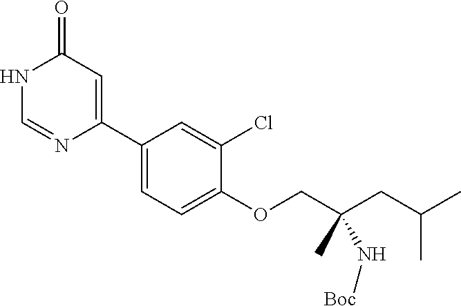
C1(C2=CC(=O)NC=N2)=CC=C(OCC(CC(C)C)(C)N[Boc])C(Cl)=C1
